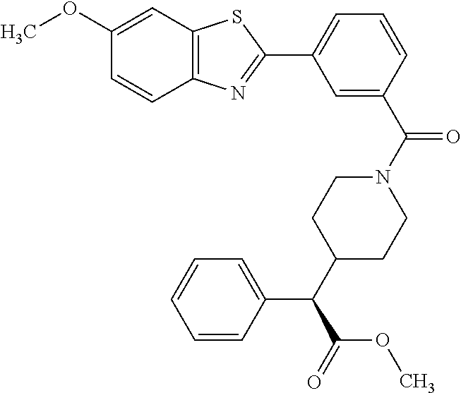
C1(OC)=CC2=C(C=C1)N=C(C1=CC=CC(C(N3CCC(C(C4=CC=CC=C4)C(=O)OC)CC3)=O)=C1)S2
